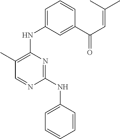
C1(C)=C(NC2=CC=CC(C(C=C(C)C)=O)=C2)N=C(NC2=CC=CC=C2)N=C1
